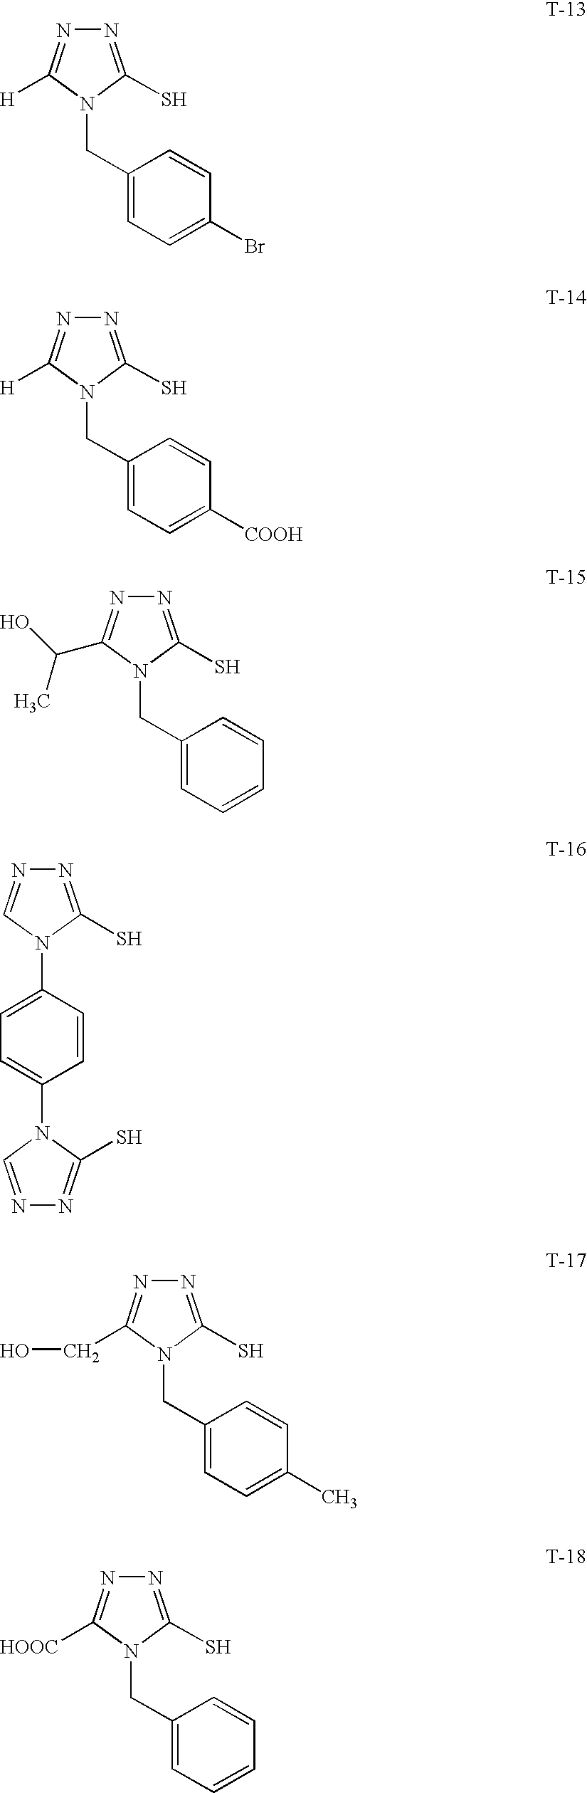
N1=C(S)N(CC2=CC=C(Br)C=C2)C([H])=N1.N1=C(S)N(CC2=CC=C([COOH])C=C2)C([H])=N1.N1=C(S)N(CC2=CC=CC=C2)C(C(O)C)=N1.N1=C(S)N(C2=CC=C(N3C(S)=NN=C3)C=C2)C=N1.N1=C(S)N(CC2=CC=C(C)C=C2)C(CO)=N1.N1=C(S)N(CC2=CC=CC=C2)C([HOOC])=N1
